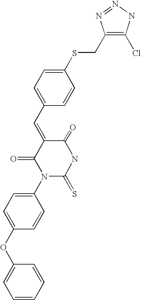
O=C1C(=CC2=CC=C(SCC3=C(Cl)NN=N3)C=C2)C(=O)N(C2=CC=C(OC3=CC=CC=C3)C=C2)C(=S)N1
